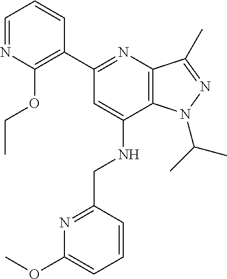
C1=NC(OCC)=C(C2=NC3=C(C(NCC4=NC(OC)=CC=C4)=C2)N(C(C)C)N=C3C)C=C1
